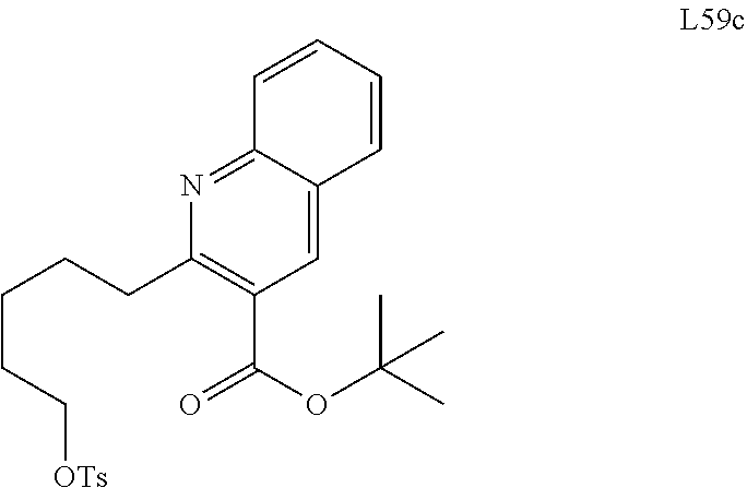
C(CC[OTs])CCC1=C(C(=O)OC(C)(C)C)C=C2C(=N1)C=CC=C2
